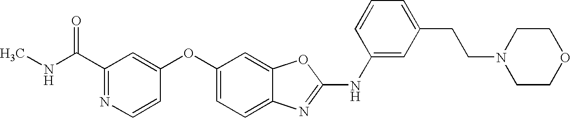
C1(C(NC)=O)=NC=CC(OC2=CC=C3C(=C2)OC(NC2=CC(CCN4CCOCC4)=CC=C2)=N3)=C1
